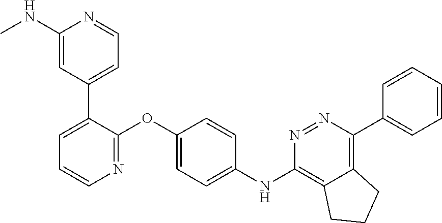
C1(NC)=CC(C2=CC=CN=C2OC2=CC=C(NC3=C4C(=C(C5=CC=CC=C5)N=N3)CCC4)C=C2)=CC=N1
